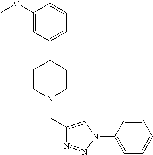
C1(CN2CCC(C3=CC=CC(OC)=C3)CC2)=CN(C2=CC=CC=C2)N=N1
